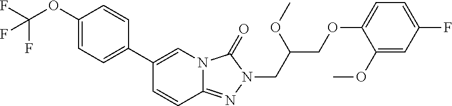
FC(F)(OC1=CC=C(C2=CN3C(=NN(CC(COC4=CC=C(F)C=C4OC)OC)C3=O)C=C2)C=C1)F
